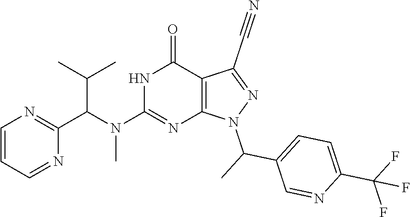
C1=CC=NC(C(N(C2=NC3=C(C(=O)N2)C(C#N)=NN3C(C)C2=CC=C(C(F)(F)F)N=C2)C)C(C)C)=N1
